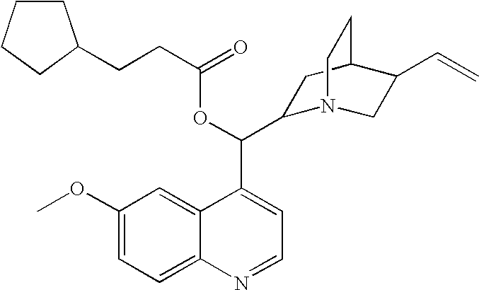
C(OC(=O)CCC1CCCC1)(C1=CC=NC2=CC=C(OC)C=C12)C1N2CC(C=C)C(C1)CC2
